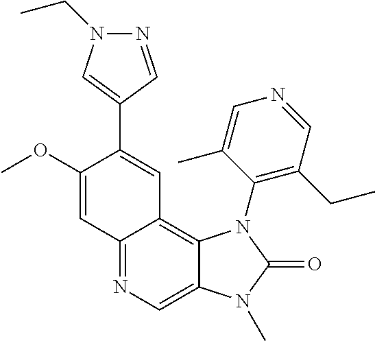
C12=NC=C3C(=C1C=C(C1=CN(CC)N=C1)C(OC)=C2)N(C1=C(CC)C=NC=C1C)C(=O)N3C
